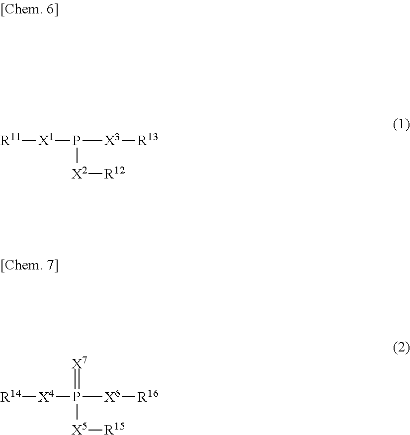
[R11][X1]P([X3][R13])[X2][R12].[R14][X4]P([X6][R16])([X5][R15])=[X7]
